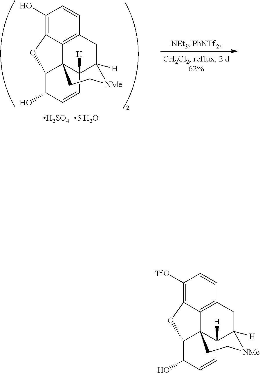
C12([H])C34C5=C(CC1([H])[NMe]CC3)C=CC(O)=C5OC4C(O)C=C2.[H2SO4].C12([H])C34C5=C(CC1([H])[NMe]CC3)C=CC([TfO])=C5OC4C(O)C=C2
